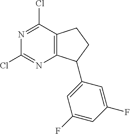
C12=C(C(Cl)=NC(Cl)=N1)CCC2C1=CC(F)=CC(F)=C1
